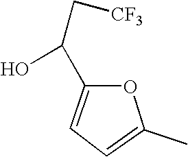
OC(C[CF3])C1=CC=C(C)O1
